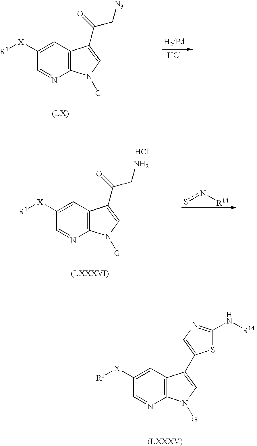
C12=C(C=C([X][R1])C=N1)C(C1=CN=C(N[R14])S1)=CN2[G].C12=C(C=C([X][R1])C=N1)C(C(=O)C[N3])=CN2[G].Cl.C12=C(C=C([X][R1])C=N1)C(C(=O)CN)=CN2[G].Cl.sn[R14]
